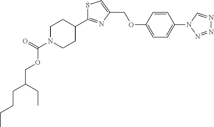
S1C(C2CCN(C(=O)OCC(CCCC)CC)CC2)=NC(COC2=CC=C(N3N=NN=C3)C=C2)=C1
